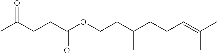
CC(CCC(OCCC(CCC=C(C)C)C)=O)=O
